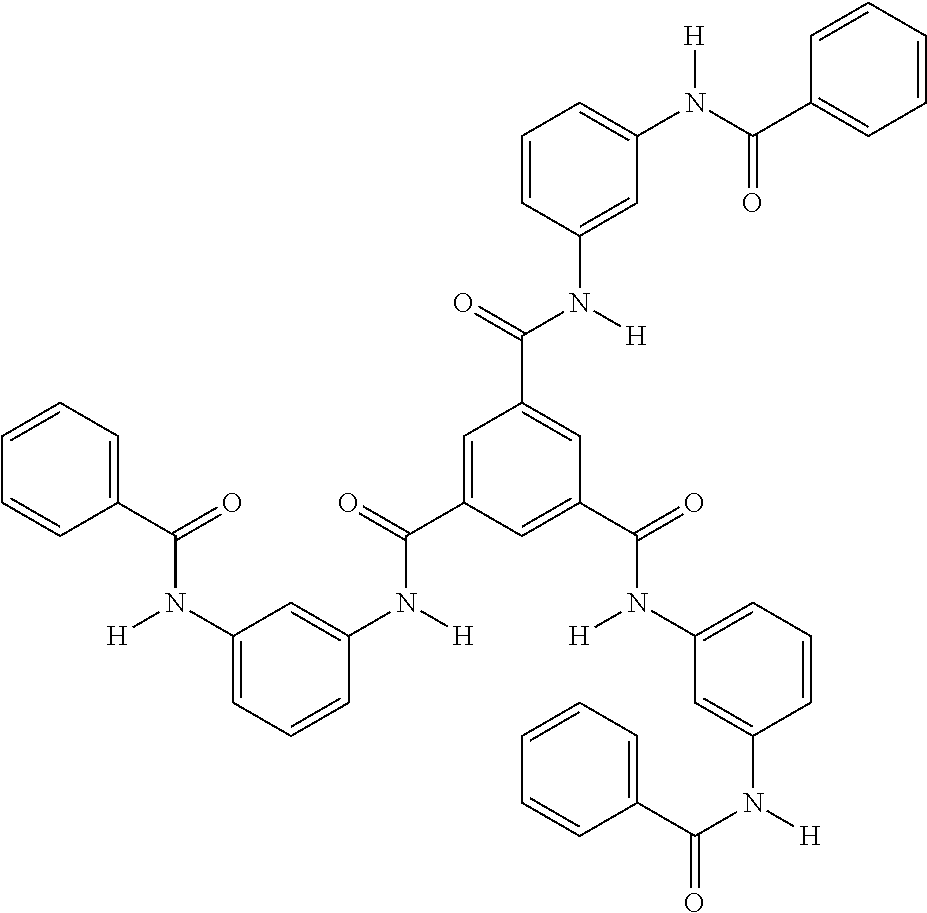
C1=CC=C(C(=O)N(C2=CC=CC(N([H])C(=O)C3=CC(C(=O)N([H])C4=CC(N(C(C5=CC=CC=C5)=O)[H])=CC=C4)=CC(C(=O)N(C4=CC=CC(N([H])C(C5=CC=CC=C5)=O)=C4)[H])=C3)=C2)[H])C=C1
